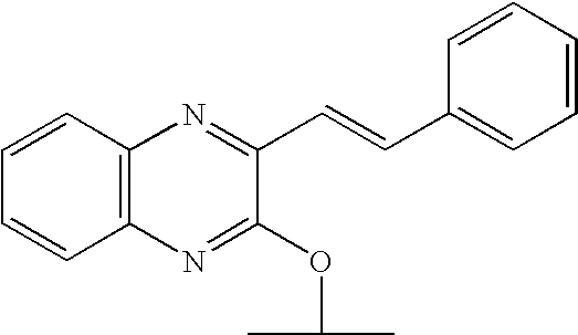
C1=CC=CC2=C1N=C(C=CC1=CC=CC=C1)C(OC(C)C)=N2
